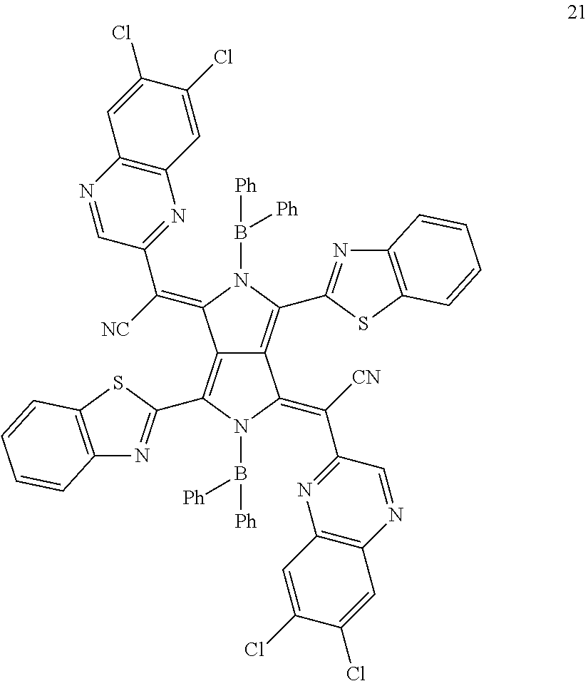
C12=C(C3=NC4=C(S3)C=CC=C4)N(B([Ph])[Ph])C(=C(C3=NC4=C(N=C3)C=C(Cl)C(Cl)=C4)[CN])C1=C(C1=NC3=C(S1)C=CC=C3)N(B([Ph])[Ph])C2=C([NC])C1=NC2=C(N=C1)C=C(Cl)C(Cl)=C2
